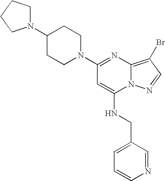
C1(N2CCCC2)CCN(C2=NC3=C(Br)C=NN3C(NCC3=CC=CN=C3)=C2)CC1
